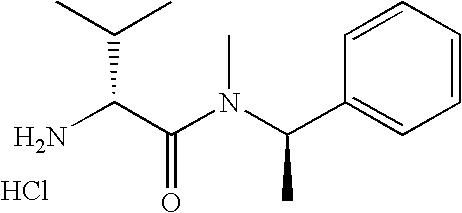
NC(C(N(C(C1=CC=CC=C1)C)C)=O)C(C)C.Cl
